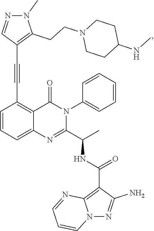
C1=CC=C2C(=C1C#CC1=C(CCN3CCC(NC)CC3)N(C)N=C1)C(=O)N(C1=CC=CC=C1)C(C(C)NC(=O)C1=C3N(N=C1N)C=CC=N3)=N2
